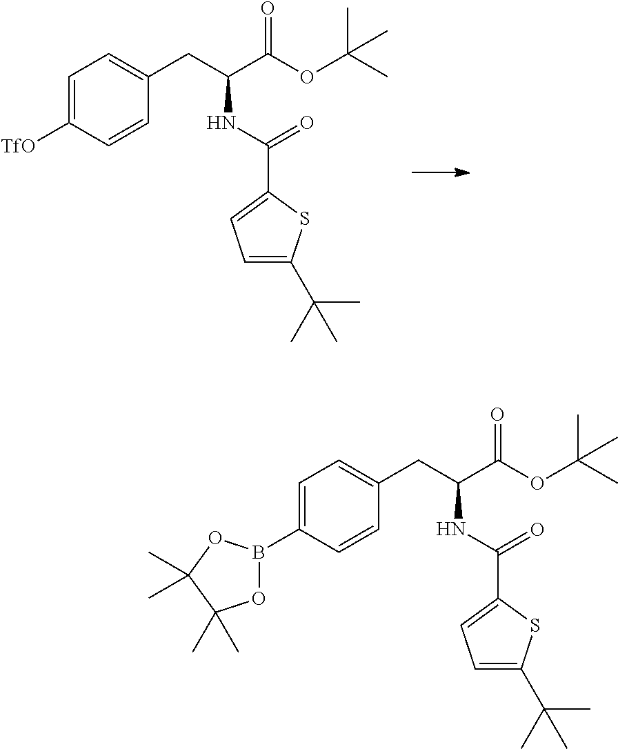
C1=C([TfO])C=CC(CC(C(OC(C)(C)C)=O)NC(C2=CC=C(C(C)(C)C)S2)=O)=C1.C1=C(B2OC(C)(C)C(C)(C)O2)C=CC(CC(C(OC(C)(C)C)=O)NC(C2=CC=C(C(C)(C)C)S2)=O)=C1
